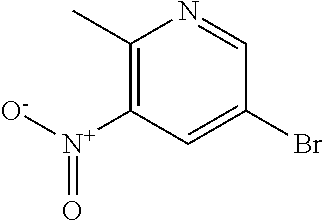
C1(C)=C([N+](=O)[O-])C=C(Br)C=N1
